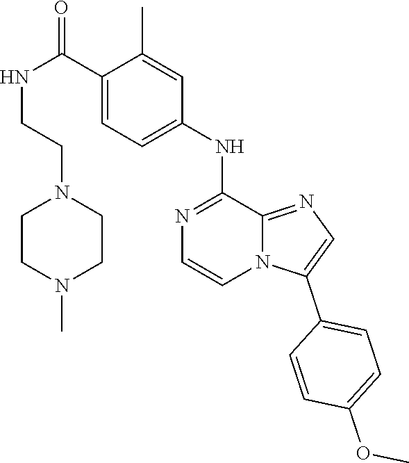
C1=C(NC2=NC=CN3C2=NC=C3C2=CC=C(OC)C=C2)C=C(C)C(C(=O)NCCN2CCN(C)CC2)=C1
